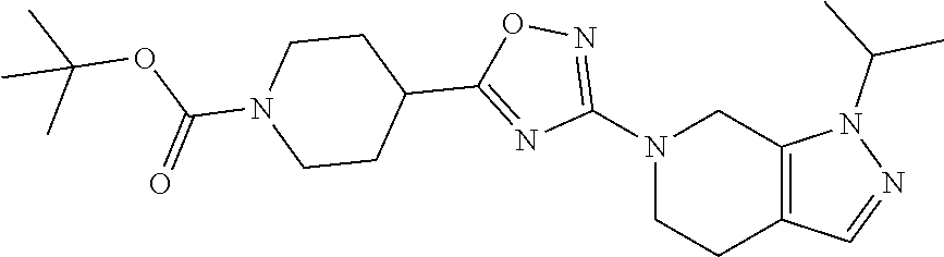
N1(C2=NOC(C3CCN(C(=O)OC(C)(C)C)CC3)=N2)CCC2=C(C1)N(C(C)C)N=C2
